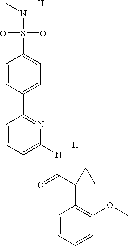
C1=CC(C2=NC(NC(C3(C4=C(OC)C=CC=C4)CC3)=O)=CC=C2)=CC=C1S(NC)(=O)=O.[H].[H]
